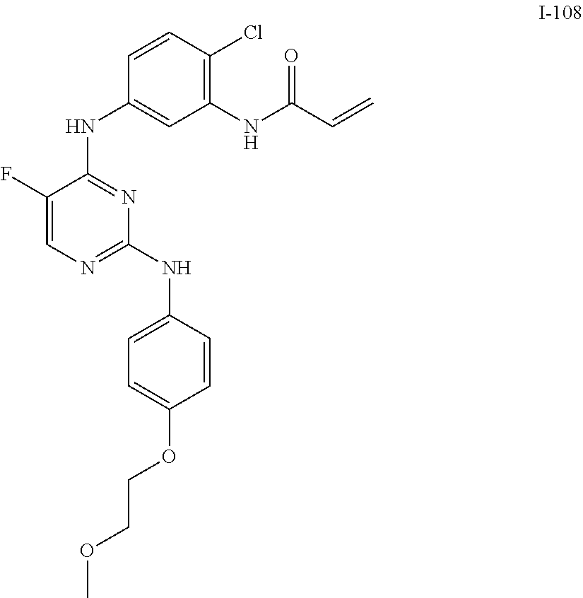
C1=CC(Cl)=C(NC(C=C)=O)C=C1NC1=NC(NC2=CC=C(OCCOC)C=C2)=NC=C1F
